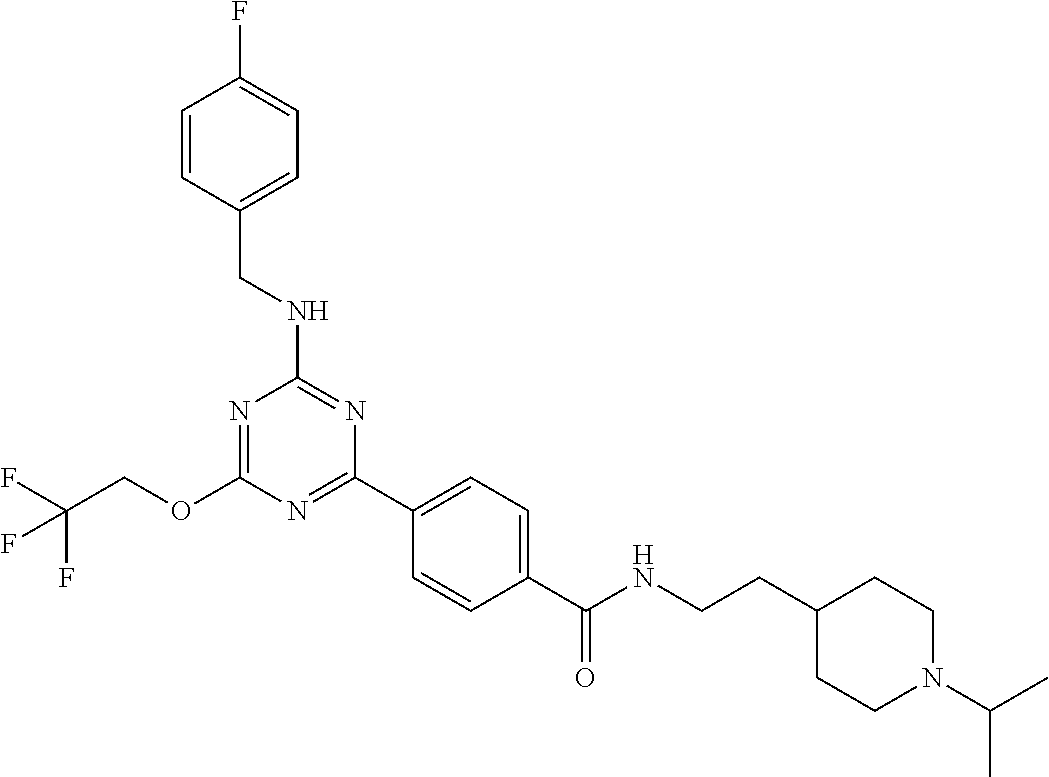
O(C1=NC(NCC2=CC=C(F)C=C2)=NC(C2=CC=C(C(NCCC3CCN(C(C)C)CC3)=O)C=C2)=N1)CC(F)(F)F
